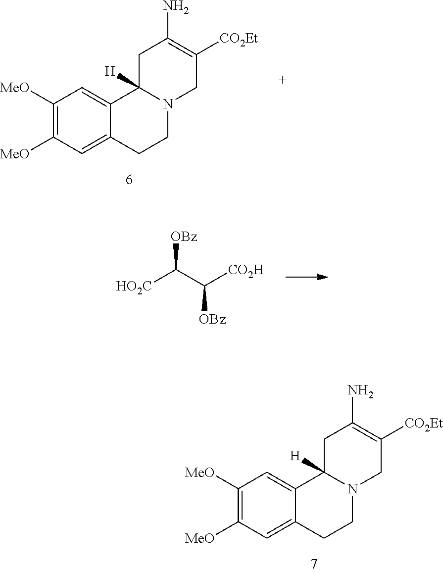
[HO2C]C(C([CO2H])[OBz])[OBz].C1([MeO])=C([MeO])C=C2C(=C1)C1([H])N(CC2)CC([CO2Et])=C(N)C1.C1([MeO])=C([MeO])C=C2C(=C1)C1([H])N(CC2)CC([CO2Et])=C(N)C1
